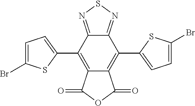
C12=C(C3=CC=C(Br)S3)C3=NSN=C3C(C3=CC=C(Br)S3)=C1C(=O)OC2=O
